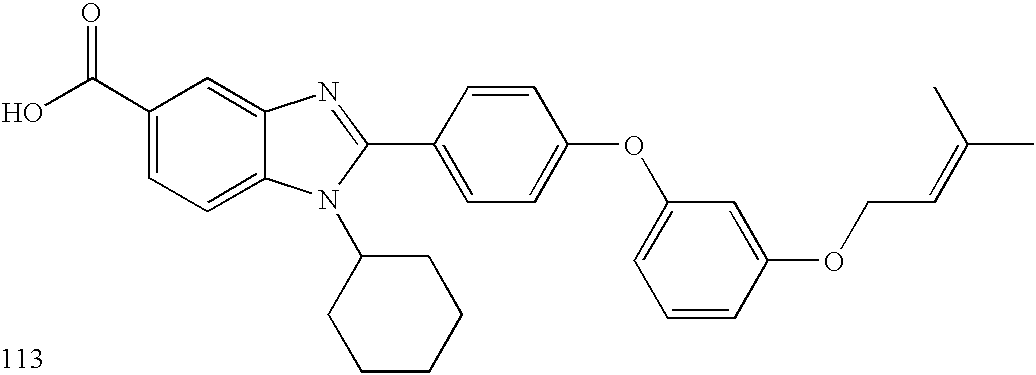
OC(C1=CC=C2C(=C1)N=C(C1=CC=C(OC3=CC=CC(OCC=C(C)C)=C3)C=C1)N2C1CCCCC1)=O
